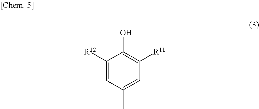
C1([R12])=CC(C)=CC([R11])=C1O
